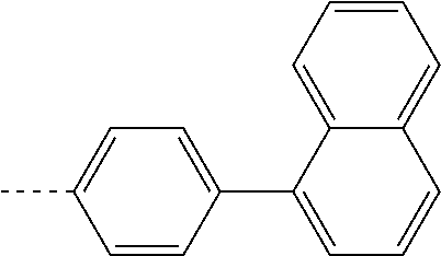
C1=CC=C2C(=C1)C=CC=C2C1=CC=C(C)C=C1
